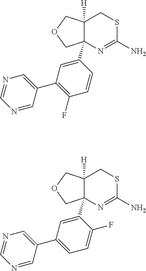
C12([H])C(C3=CC(C4=CN=CN=C4)=C(F)C=C3)(N=C(N)SC1)COC2.C12([H])C(C3=CC(C4=CN=CN=C4)=CC=C3F)(N=C(N)SC1)COC2
